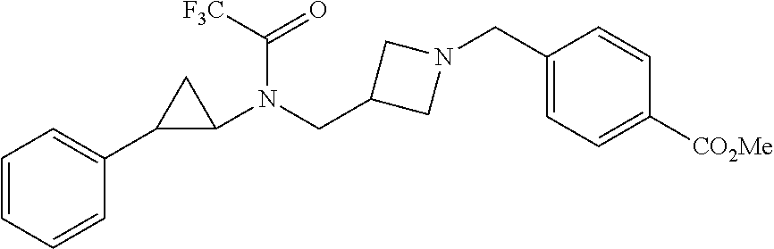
C(C1CN(CC2=CC=C([CO2Me])C=C2)C1)N(C1C(C2=CC=CC=C2)C1)C([F3C])=O
